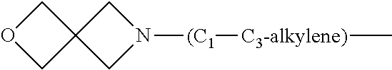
C1C2(CN1[(C1][C3-alkylene)]C)COC2
